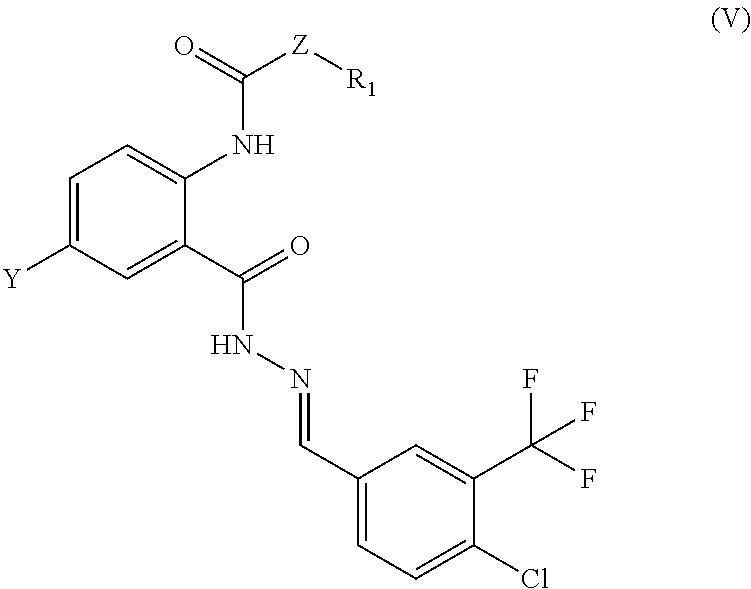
C1=C([Y])C=C(C(=O)NN=CC2=CC=C(Cl)C(C(F)(F)F)=C2)C(NC([Z][R1])=O)=C1
